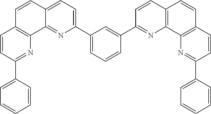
C1(C2=CC=C3C(=N2)C2=C(C=C3)C=CC(C3=CC=CC=C3)=N2)=CC=CC(C2=NC3=C(C=C2)C=CC2=C3N=C(C3=CC=CC=C3)C=C2)=C1
